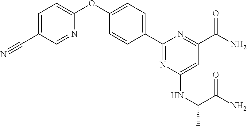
C1=C(C#N)C=NC(OC2=CC=C(C3=NC(NC(C)C(N)=O)=CC(C(N)=O)=N3)C=C2)=C1
